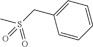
C(C1=CC=CC=C1)S(C)(=O)=O
